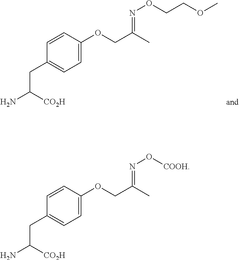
C1=CC(OCC(C)=NOCCOC)=CC=C1CC(N)[CO2H].C1=CC(OCC(C)=NO[COOH])=CC=C1CC(N)[CO2H]
